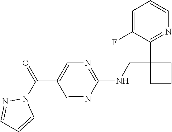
C1=C(F)C(C2(CNC3=NC=C(C(N4N=CC=C4)=O)C=N3)CCC2)=NC=C1
